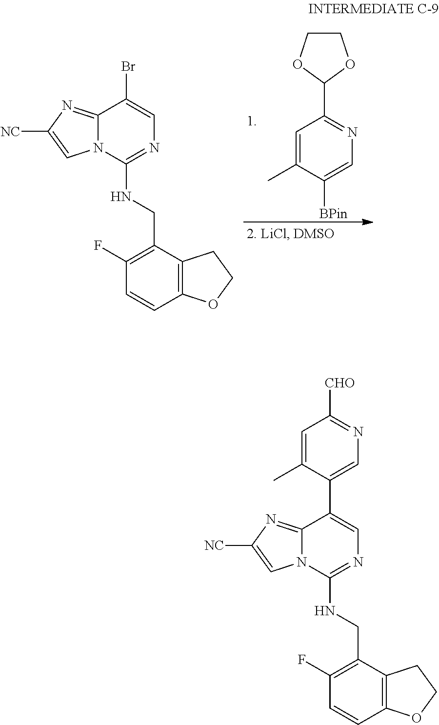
C12=NC([NC])=CN1C(NCC1=C(F)C=CC3=C1CCO3)=NC=C2Br.[BPin]C1=CN=C(C2OCCO2)C=C1C.C12=NC([NC])=CN1C(NCC1=C(F)C=CC3=C1CCO3)=NC=C2C1=CN=C([CHO])C=C1C
